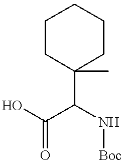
C(C(N[Boc])C1(C)CCCCC1)(=O)O
